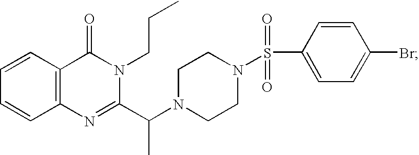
C1=CC2=C(C=C1)N=C(C(N1CCN(S(C3=CC=C(Br)C=C3)(=O)=O)CC1)C)N(CCC)C2=O
